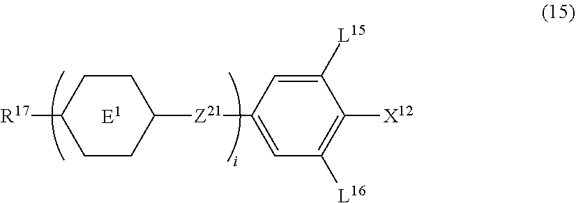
[R17]C1CCC([Z21]C2=CC([L16])=C([X12])C([L15])=C2)CC1
